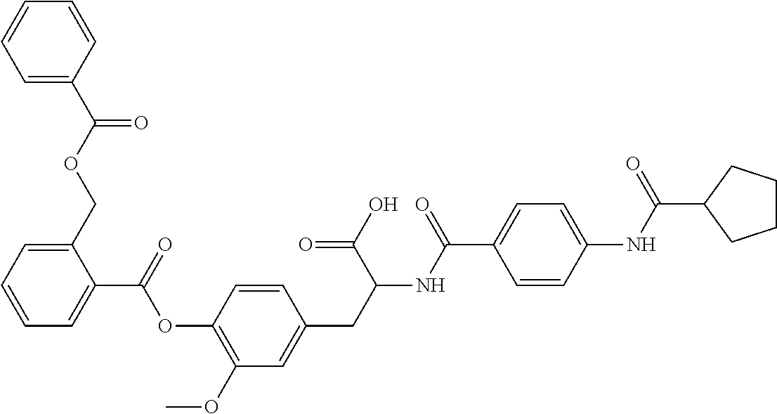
C1=CC=C(COC(C2=CC=CC=C2)=O)C(C(=O)OC2=C(OC)C=C(CC(NC(C3=CC=C(NC(=O)C4CCCC4)C=C3)=O)C(=O)O)C=C2)=C1
